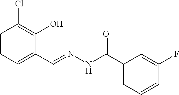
C1=CC=C(C=NNC(=O)C2=CC=CC(F)=C2)C(O)=C1Cl
